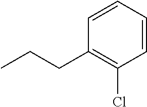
C1=CC=CC(CCC)=C1Cl
